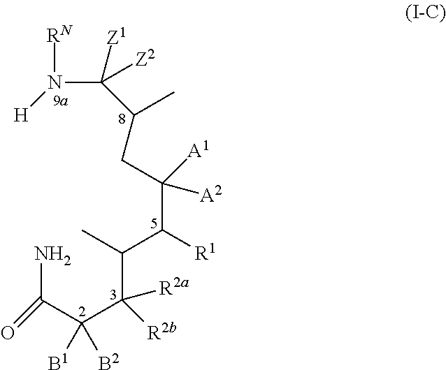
C(C(C(C(C)C(C(CC(C)C(N([RN])[H])([Z1])[Z2])([A2])[A1])[R1])([R2a])[R2b])([B1])[B2])(N)=O
